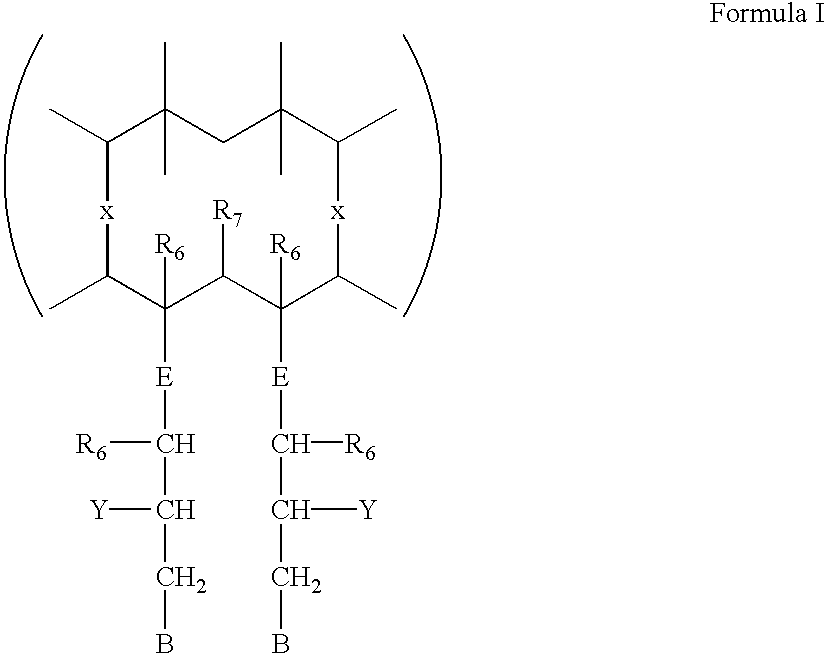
CC1[x]C(C)C([R6])([E]C([R6])C([Y])CB)C([R7])C([R6])([E]C([R6])C([Y])CB)C(C)[x]C(C)C(C)(C)CC1(C)C
